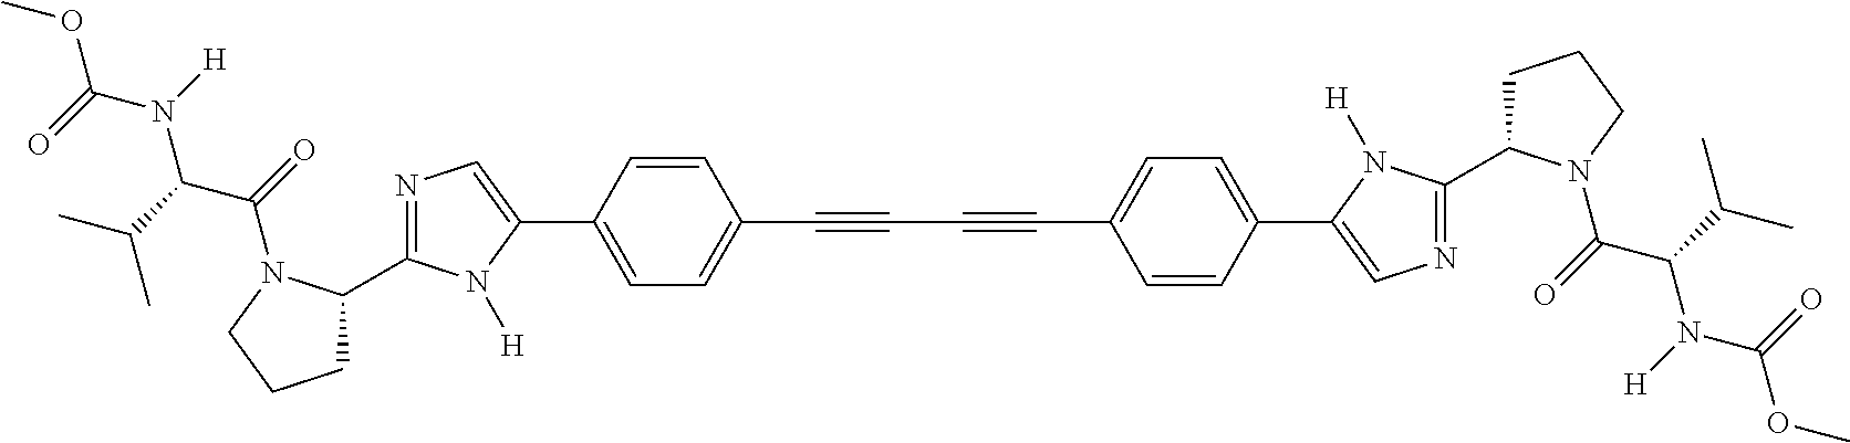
C1=C(C2=CN=C(C3CCCN3C(=O)C(C(C)C)N(C(OC)=O)[H])N2[H])C=CC(C#CC#CC2=CC=C(C3=CN=C(C4CCCN4C(=O)C(C(C)C)N(C(OC)=O)[H])N3[H])C=C2)=C1
